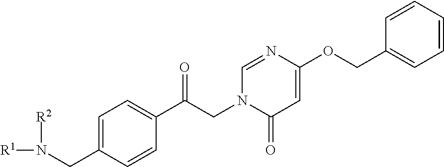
C1=C(CN([R1])[R2])C=CC(C(=O)CN2C(=O)C=C(OCC3=CC=CC=C3)N=C2)=C1
